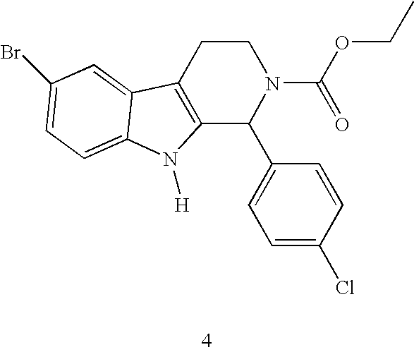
C12=C(CCN(C(=O)OCC)C1C1=CC=C(Cl)C=C1)C1=CC(Br)=CC=C1N2[H]
